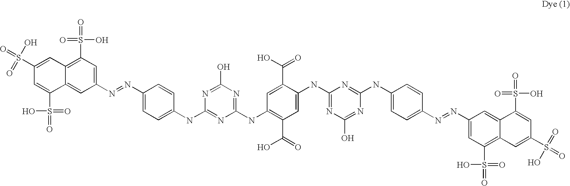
C1(S(=O)(O)=O)=C2C(=CC(N=NC3=CC=C(NC4=NC(NC5=C(C(=O)O)C=C(NC6=NC(O)=NC(NC7=CC=C(N=NC8=CC(S(=O)(O)=O)=C9C(=C8)C(S(=O)(O)=O)=CC(S(=O)(=O)O)=C9)C=C7)=N6)C(C(O)=O)=C5)=NC(O)=N4)C=C3)=C1)C(S(O)(=O)=O)=CC(S(=O)(O)=O)=C2
